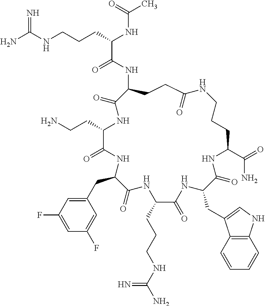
NC(NCCCC(NC(C)=O)C(=O)NC1CCC(=O)NCCCC(C(=O)N)NC(=O)C(CC2=CNC3=C2C=CC=C3)NC(=O)C(CCCNC(N)=N)NC(=O)C(CC2=CC(F)=CC(F)=C2)NC(=O)C(CCN)NC1=O)=N
